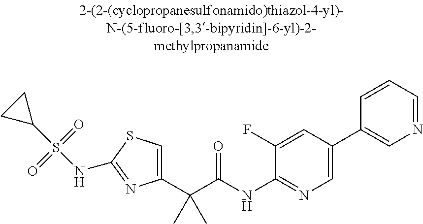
C1(C(C(NC2=NC=C(C3=CN=CC=C3)C=C2F)=O)(C)C)=CSC(NS(C2CC2)(=O)=O)=N1
